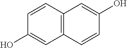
C12=C(C=CC(O)=C1)C=C(O)C=C2
